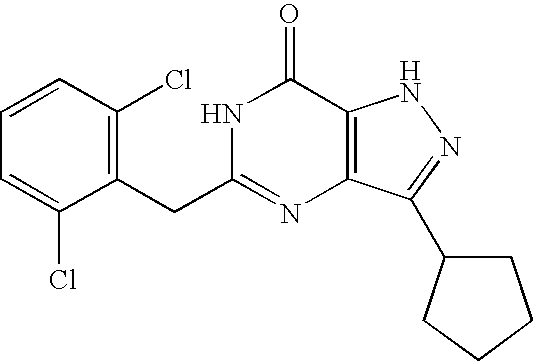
C1(Cl)=C(CC2=NC3=C(C(=O)N2)NN=C3C2CCCC2)C(Cl)=CC=C1
